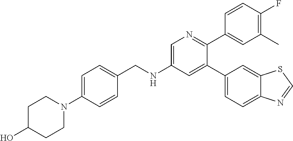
C1=C(N2CCC(O)CC2)C=CC(CNC2=CN=C(C3=CC(C)=C(F)C=C3)C(C3=CC=C4C(=C3)SC=N4)=C2)=C1
